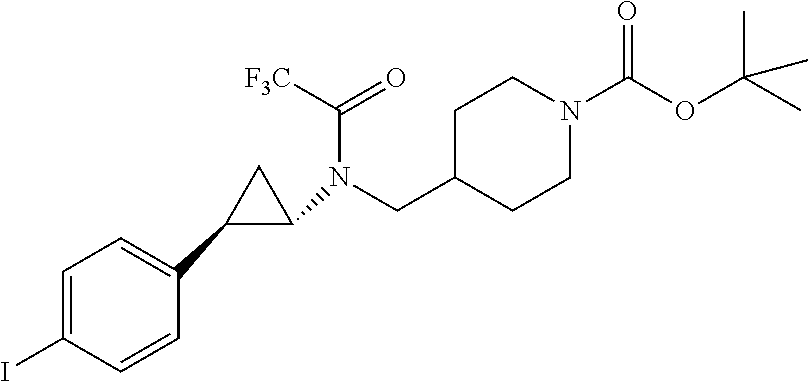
C1CN(C(OC(C)(C)C)=O)CCC1CN(C1C(C2=CC=C(I)C=C2)C1)C([F3C])=O
